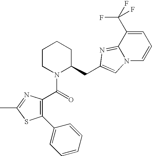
C1CN(C(=O)C2=C(C3=CC=CC=C3)SC(C)=N2)C(CC2=CN3C(=N2)C(C(F)(F)F)=CC=C3)CC1
